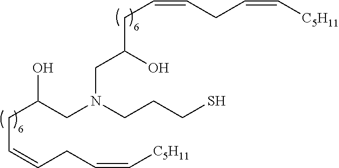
C(C(CN(CCCS)CC(CC=CCC=C[C5H11])O)O)C=CCC=C[C5H11]
